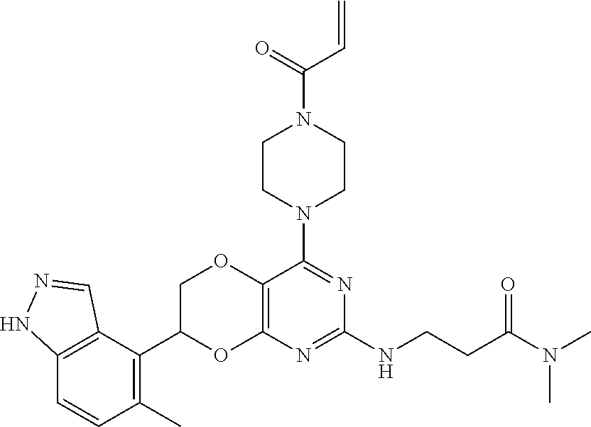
C1CN(C2=NC(NCCC(N(C)C)=O)=NC3=C2OCC(C2=C(C)C=CC4=C2C=NN4)O3)CCN1C(=O)C=C
